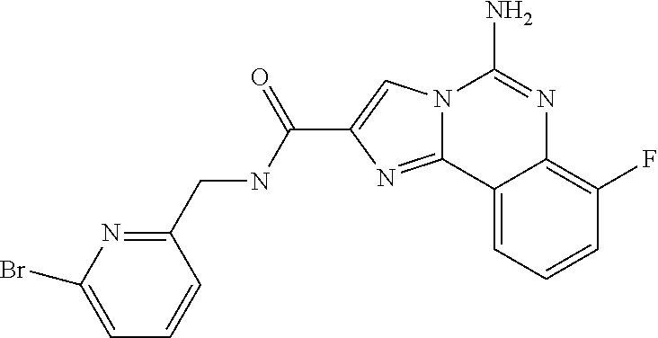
N12C(=NC(C(NCC3=NC(Br)=CC=C3)=O)=C1)C1=CC=CC(F)=C1N=C2N
